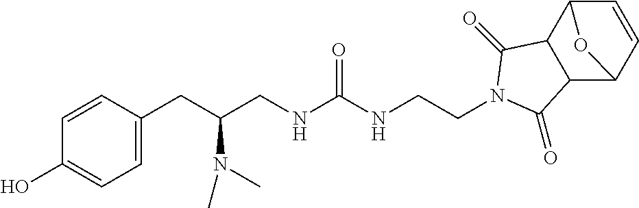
C1(CC(CNC(NCCN2C(=O)C3C4C=CC(C3C2=O)O4)=O)N(C)C)=CC=C(O)C=C1
